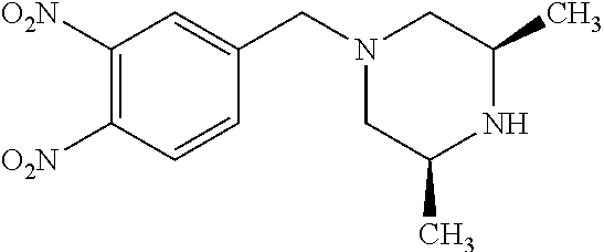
C(C1=CC([O2N])=C([O2N])C=C1)N1CC(C)NC(C)C1
